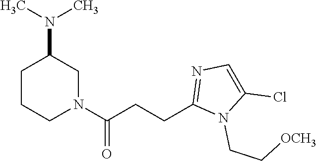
N1(C(CCC2=NC=C(Cl)N2CC[OCH3])=O)CC(N(C)C)CCC1
